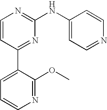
C1=CC(C2=CC=CN=C2OC)=NC(NC2=CC=NC=C2)=N1
